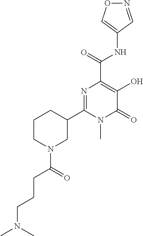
O1N=CC(NC(C2=C(O)C(=O)N(C)C(C3CCCN(C(=O)CCCN(C)C)C3)=N2)=O)=C1
